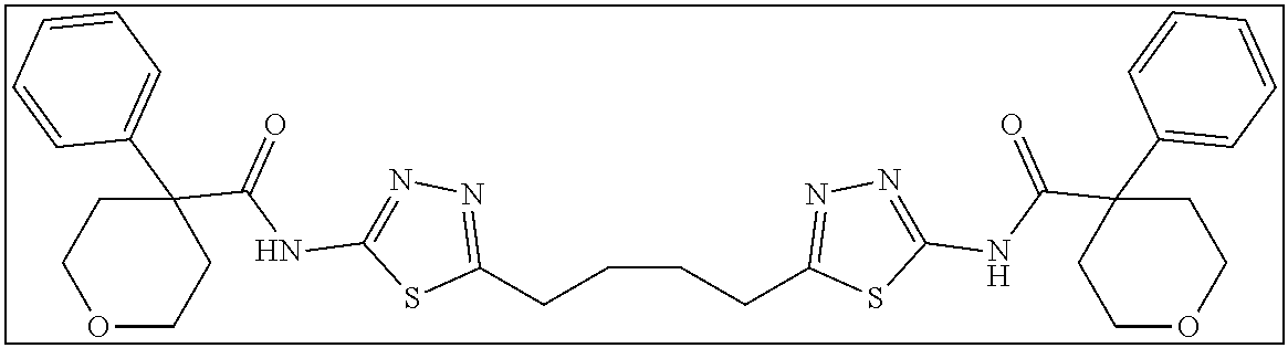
C(CCC1=NN=C(NC(C2(C3=CC=CC=C3)CCOCC2)=O)S1)CC1=NN=C(NC(C2(C3=CC=CC=C3)CCOCC2)=O)S1
